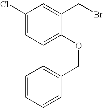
C1(Cl)=CC=C(OCC2=CC=CC=C2)C(CBr)=C1
